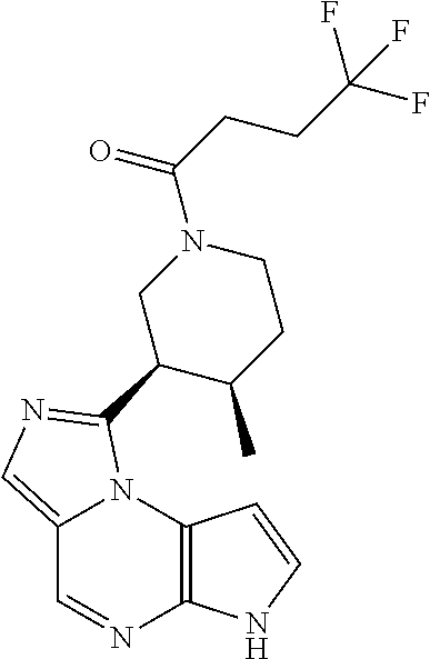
C12=CN=C(C3C(C)CCN(C(CCC(F)(F)F)=O)C3)N1C1=C(N=C2)NC=C1
